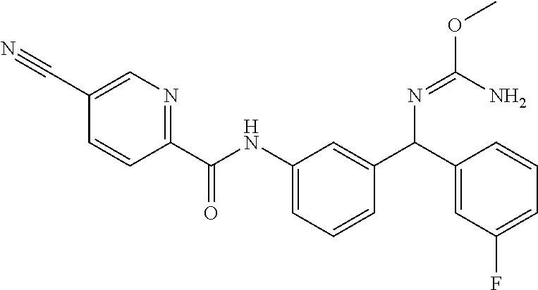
C1=C(C#N)C=CC(C(NC2=CC=CC(C(C3=CC(F)=CC=C3)N=C(OC)N)=C2)=O)=N1
